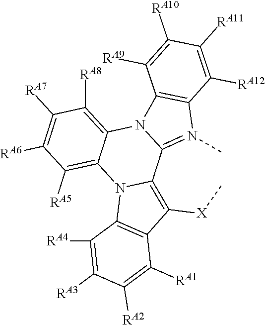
C1([RA7])=C([RA6])C([RA5])=C2C(=C1[RA8])N1C(=N(C)C3=C1C([RA9])=C([RA10])C([RA11])=C3[RA12])C1=C([X]C)C3=C(N21)C([RA4])=C([RA3])C([RA2])=C3[RA1]
